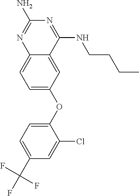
C1=C(OC2=CC=C(C(F)(F)F)C=C2Cl)C=C2C(=C1)N=C(N)N=C2NCCCC
